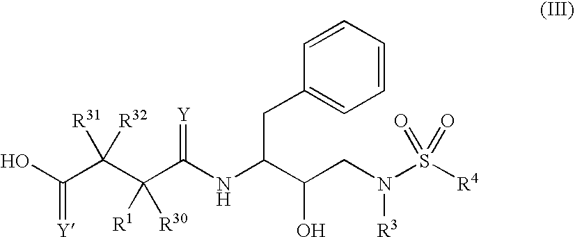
OC(C(C(C(NC(C(CN(S([R4])(=O)=O)[R3])O)CC1=CC=CC=C1)=[Y])([R1])[R30])([R31])[R32])=[Y]
